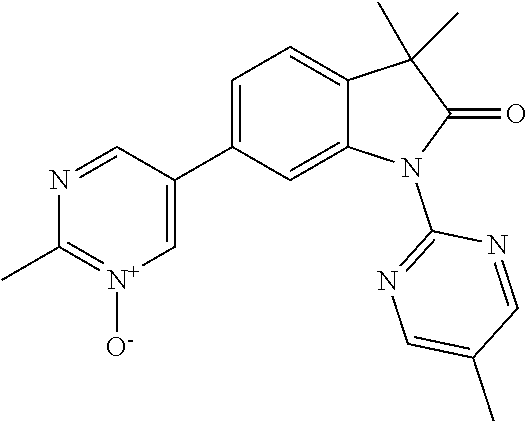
C1(C2=C[N+]([O-])=C(C)N=C2)=CC=C2C(=C1)N(C1=NC=C(C)C=N1)C(=O)C2(C)C
